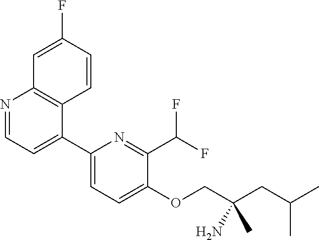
N1=CC=C(C2=CC=C(OCC(CC(C)C)(N)C)C(C(F)F)=N2)C2=C1C=C(F)C=C2
